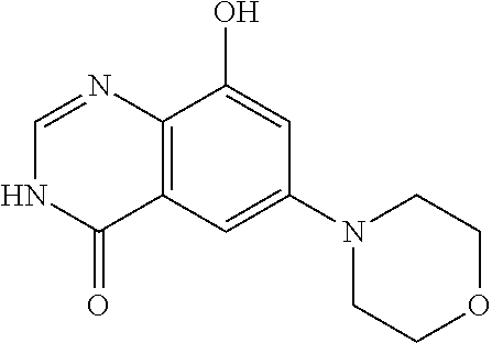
C12=C(C=C(N3CCOCC3)C=C1O)C(=O)NC=N2
